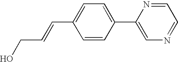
C1(C=CCO)=CC=C(C2=CN=CC=N2)C=C1
